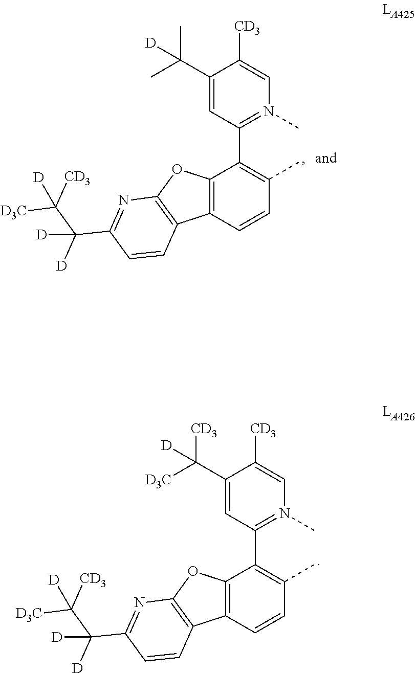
C12=C(C=CC(C)=C1C1=N(C)C=C([CD3])C(C([D3C])([CD3])[D])=C1)C1=C(O2)N=C(C(C([CD3])([D3C])[D])([D])[D])C=C1.C12=C(C=CC(C)=C1C1=N(C)C=C([CD3])C(C(C)(C)[D])=C1)C1=C(O2)N=C(C(C([CD3])([D3C])[D])([D])[D])C=C1
